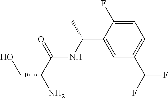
N(C(=O)C(N)CO)C(C1=CC(C(F)F)=CC=C1F)C
